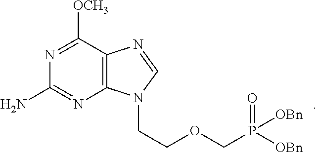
N1=C([OCH3])C2=C(N=C1N)N(CCOCP([OBn])(=O)[OBn])C=N2
